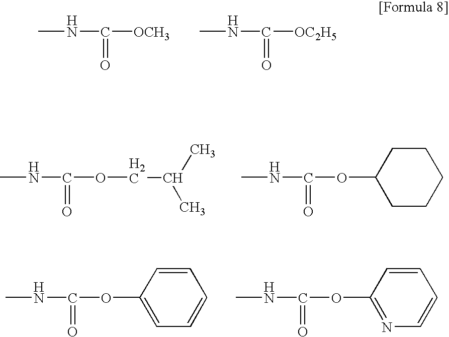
CNC([OCH3])=O.CNC([OC2H5])=O.CNC(OCC(C)C)=O.CNC(OC1CCCCC1)=O.CNC(OC1=CC=CC=C1)=O.CNC(OC1=NC=CC=C1)=O
